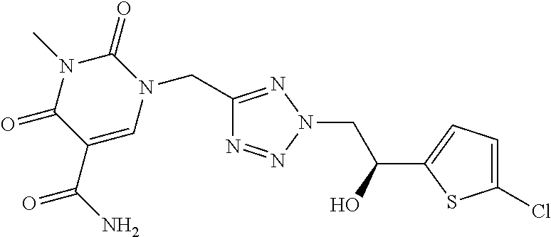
C1(CN2C(=O)N(C)C(=O)C(C(N)=O)=C2)=NN(CC(C2=CC=C(Cl)S2)O)N=N1
